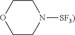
C1CN([SF3)])CCO1
